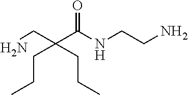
NCCNC(C(CN)(CCC)CCC)=O
